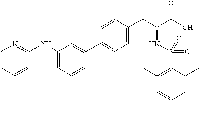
C1(NC2=CC=CC(C3=CC=C(CC(C(O)=O)NS(=O)(C4=C(C)C=C(C)C=C4C)=O)C=C3)=C2)=NC=CC=C1
